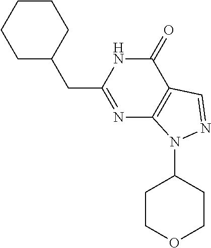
C1(=O)NC(CC2CCCCC2)=NC2=C1C=NN2C1CCOCC1
